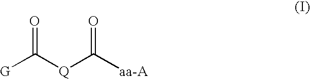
[G]C([Q]C([aa-A])=O)=O
